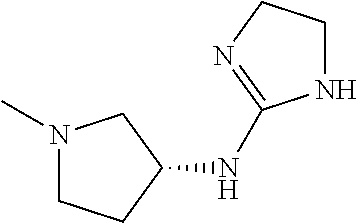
N(C1CN(C)CC1)C1=NCCN1
